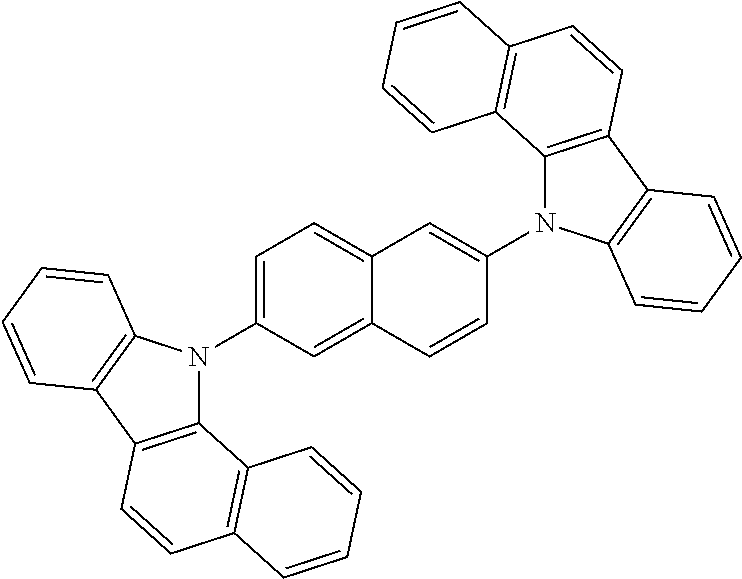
C12=C(C3=C(N1C1=CC=C4C(=C1)C=CC(N1C5=C(C6=C1C=CC=C6)C=CC1=C5C=CC=C1)=C4)C=CC=C3)C=CC1=C2C=CC=C1
